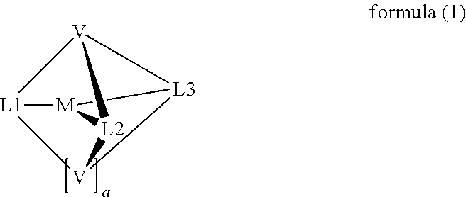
[L1]12[V]3[L3]4[M]1[L2]3[V]24
